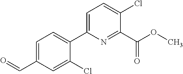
C1=C(C=O)C=C(Cl)C(C2=CC=C(Cl)C(C(OC)=O)=N2)=C1
